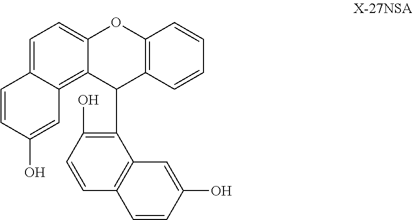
C1=C2C(=C3C(=C1)OC1=C(C3C3=C(O)C=CC4=C3C=C(O)C=C4)C=CC=C1)C=C(O)C=C2
